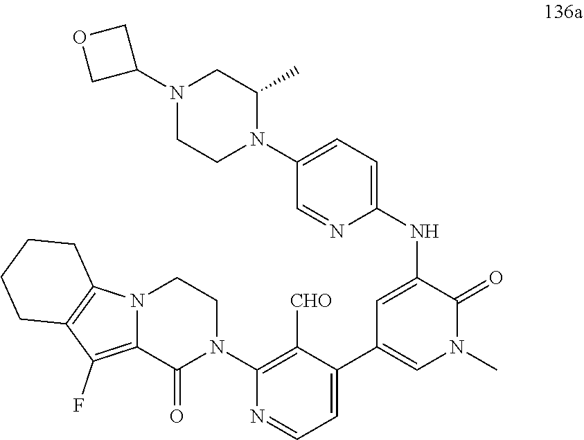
N(C1=CC(C2=CC=NC(N3CCN4C(=C(F)C5=C4CCCC5)C3=O)=C2[CHO])=CN(C)C1=O)C1=CC=C(N2C(C)CN(C3COC3)CC2)C=N1
